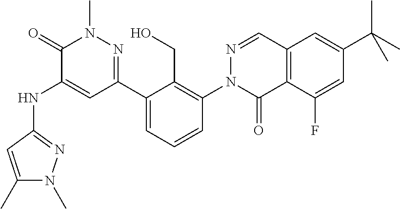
N(C1=CC(C2=CC=CC(N3C(=O)C4=C(C=N3)C=C(C(C)(C)C)C=C4F)=C2CO)=NN(C)C1=O)C1=NN(C)C(C)=C1
